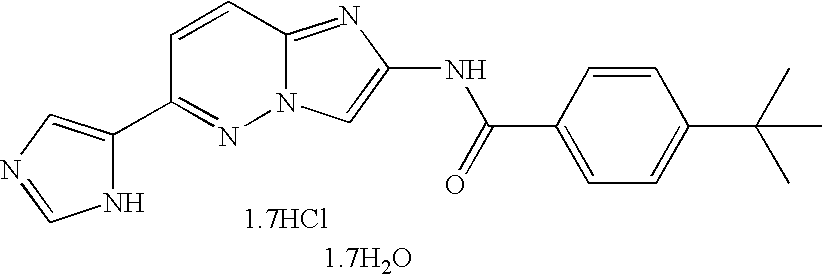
C1=CC(C(=O)NC2=CN3N=C(C4=CN=CN4)C=CC3=N2)=CC=C1C(C)(C)C
